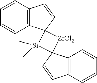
C1=CC2=C(C=C1)C1(C=C2)[Si](C)(C)C2([ZrCl2]1)C1=C(C=CC=C1)C=C2
